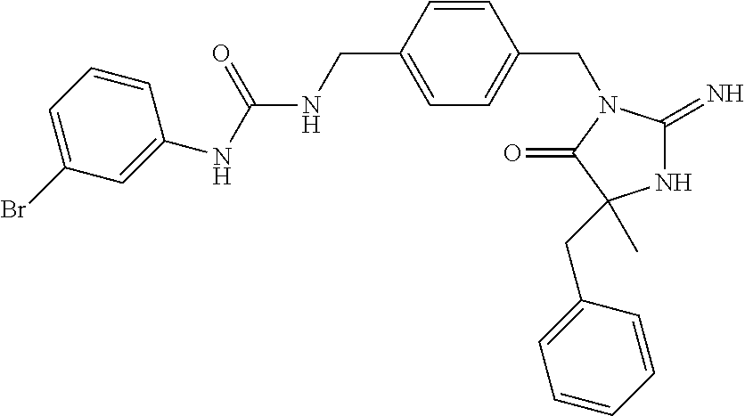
N1C(=N)N(CC2=CC=C(CNC(NC3=CC(Br)=CC=C3)=O)C=C2)C(=O)C1(CC1=CC=CC=C1)C
